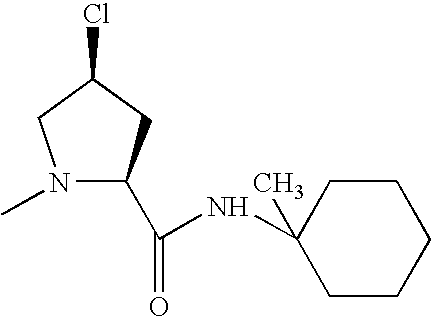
N1(C)C(C(=O)NC2(C)CCCCC2)CC(Cl)C1
